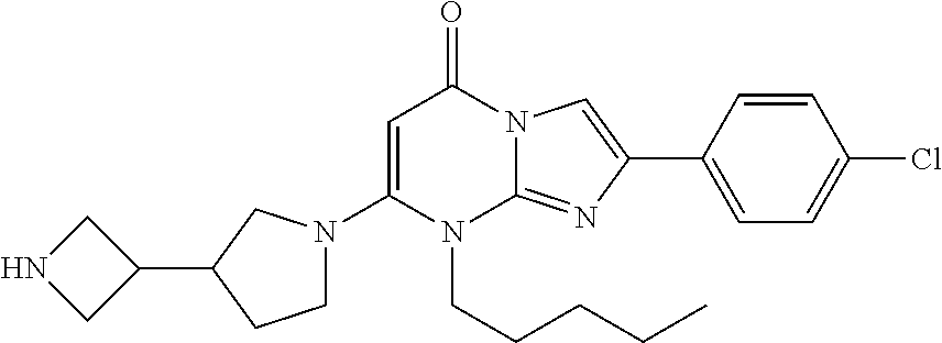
C1(N2CCC(C3CNC3)C2)=CC(=O)N2C(=NC(C3=CC=C(Cl)C=C3)=C2)N1CCCCC
